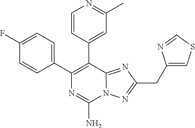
N12C(=NC(CC3=CSC=N3)=N1)C(C1=CC(C)=NC=C1)=C(C1=CC=C(F)C=C1)N=C2N
